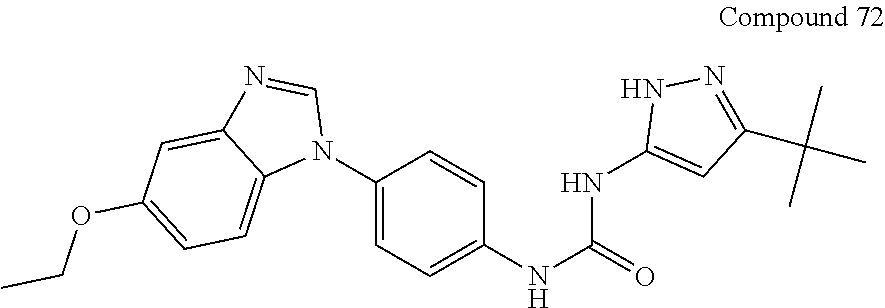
C1(N2C=NC3=CC(OCC)=CC=C23)=CC=C(NC(=O)NC2=CC(C(C)(C)C)=NN2)C=C1
